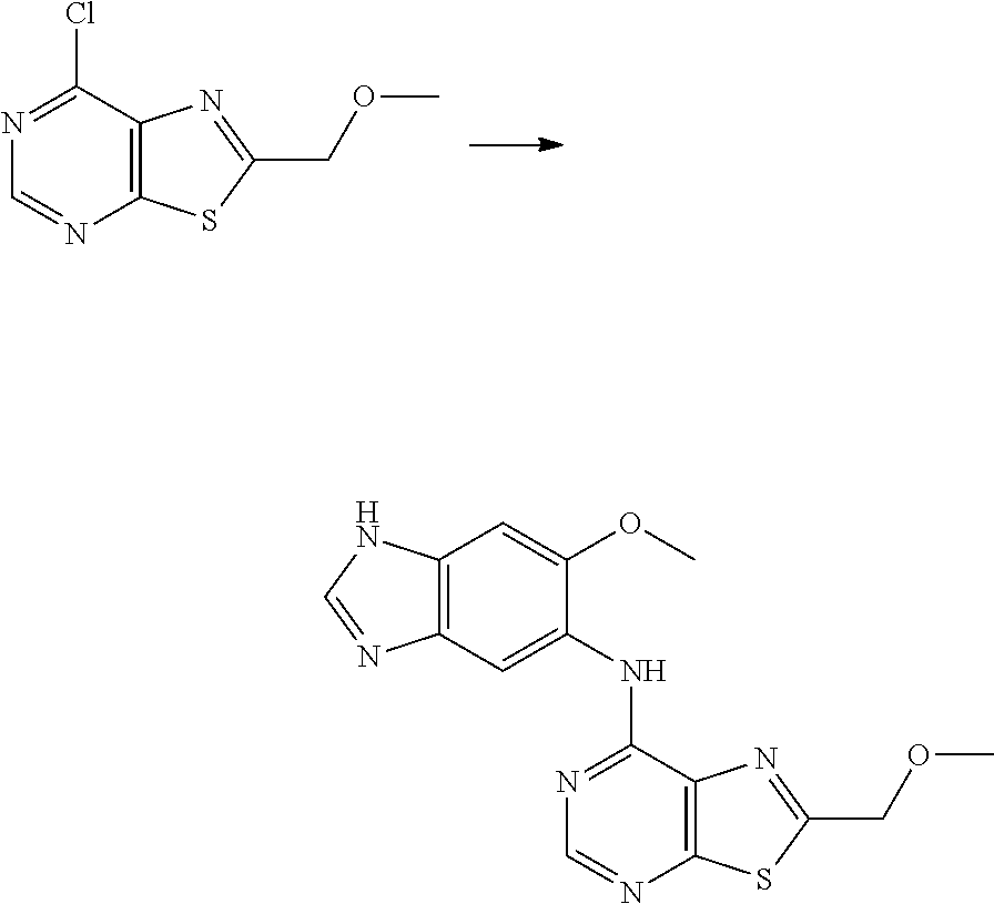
C12=C(C(Cl)=NC=N1)N=C(COC)S2.C12=C(C(NC3=CC4=C(C=C3OC)NC=N4)=NC=N1)N=C(COC)S2
